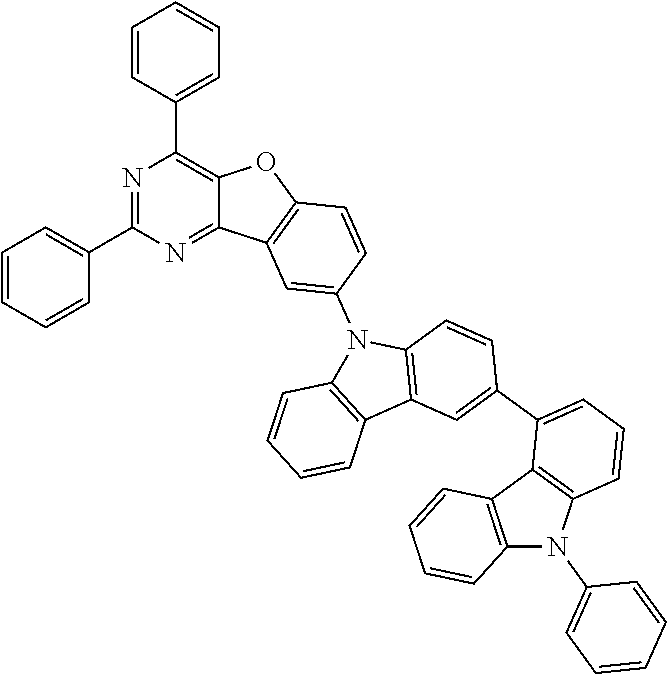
N1=C(C2=CC=CC=C2)N=C2C(=C1C1=CC=CC=C1)OC1=C2C=C(N2C3=C(C4=C2C=CC(C2=CC=CC5=C2C2=C(N5C5=CC=CC=C5)C=CC=C2)=C4)C=CC=C3)C=C1
